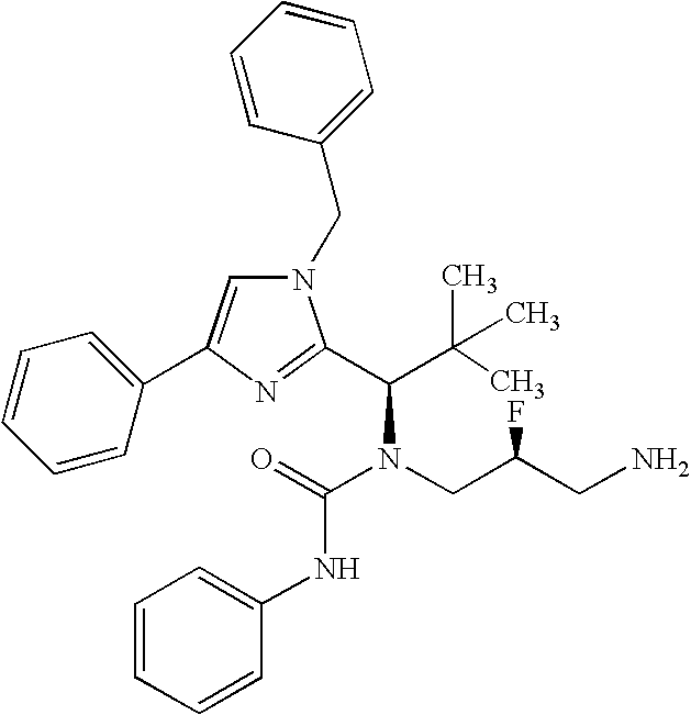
C1=CC=CC(NC(N(CC(CN)F)C(C(C)(C)C)C2=NC(C3=CC=CC=C3)=CN2CC2=CC=CC=C2)=O)=C1
